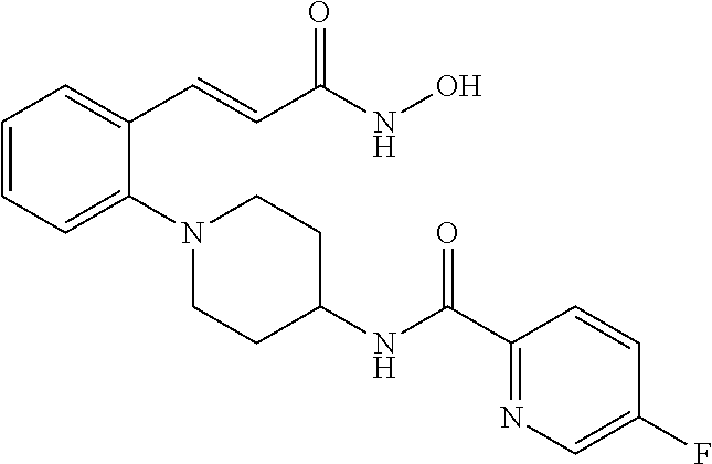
C1=CC=C(N2CCC(NC(C3=NC=C(F)C=C3)=O)CC2)C(C=CC(NO)=O)=C1
